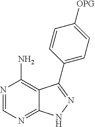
N1=CN=C2C(=C1N)C(C1=CC=C([OPG])C=C1)=NN2
